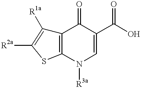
C12=C(N([R3a])C=C(C(O)=O)C1=O)SC([R2a])=C2[R1a]
